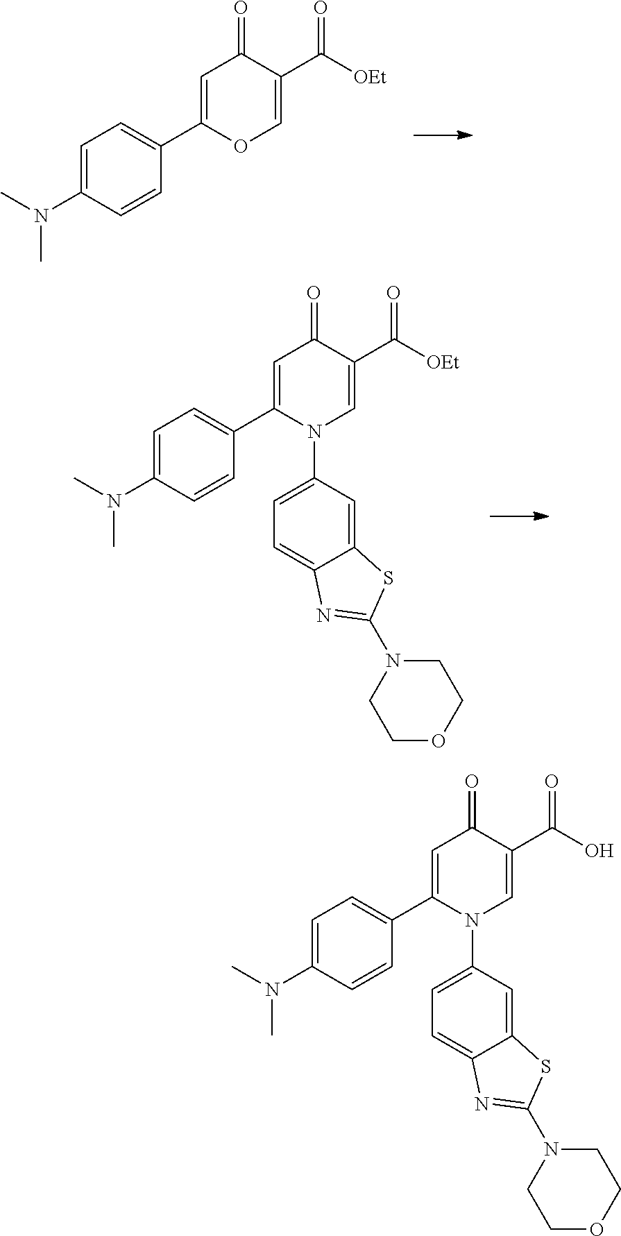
C1=C(N(C)C)C=CC(C2=CC(=O)C(C([OEt])=O)=CO2)=C1.C1=C(N(C)C)C=CC(C2=CC(=O)C(C([OEt])=O)=CN2C2=CC=C3C(=C2)SC(N2CCOCC2)=N3)=C1.C1=C(N(C)C)C=CC(C2=CC(=O)C(C(O)=O)=CN2C2=CC=C3C(=C2)SC(N2CCOCC2)=N3)=C1
